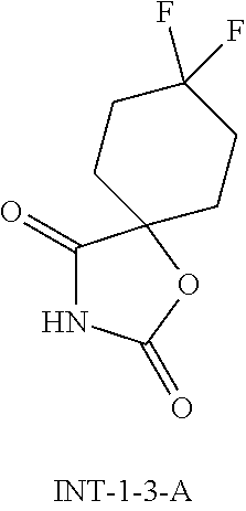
C1(=O)NC(=O)OC12CCC(F)(F)CC2
